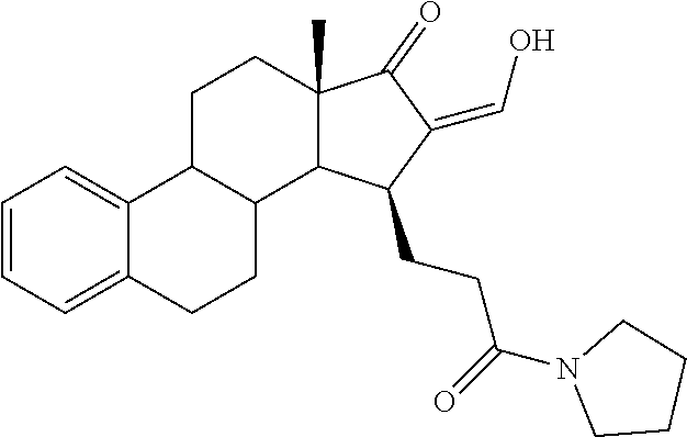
C1=CC=C2C(=C1)C1C(CC2)C2C(C)(CC1)C(=O)C(=CO)C2CCC(=O)N1CCCC1
